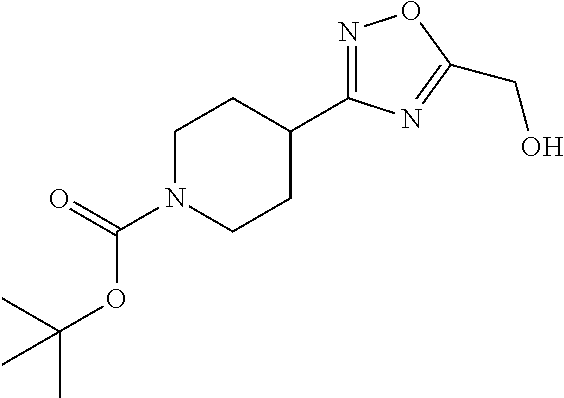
N1(C(=O)OC(C)(C)C)CCC(C2=NOC(CO)=N2)CC1
